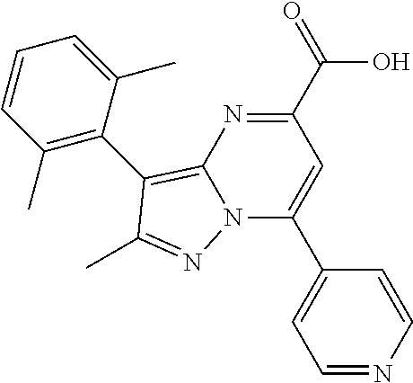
C1(C2=CC(C(=O)O)=NC3=C(C4=C(C)C=CC=C4C)C(C)=NN23)=CC=NC=C1
